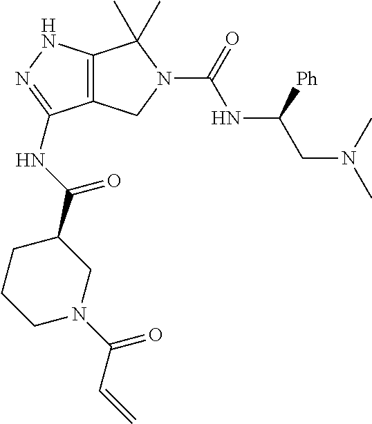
C12=C(NN=C1NC(C1CCCN(C(C=C)=O)C1)=O)C(C)(C)N(C(=O)NC(CN(C)C)[Ph])C2
